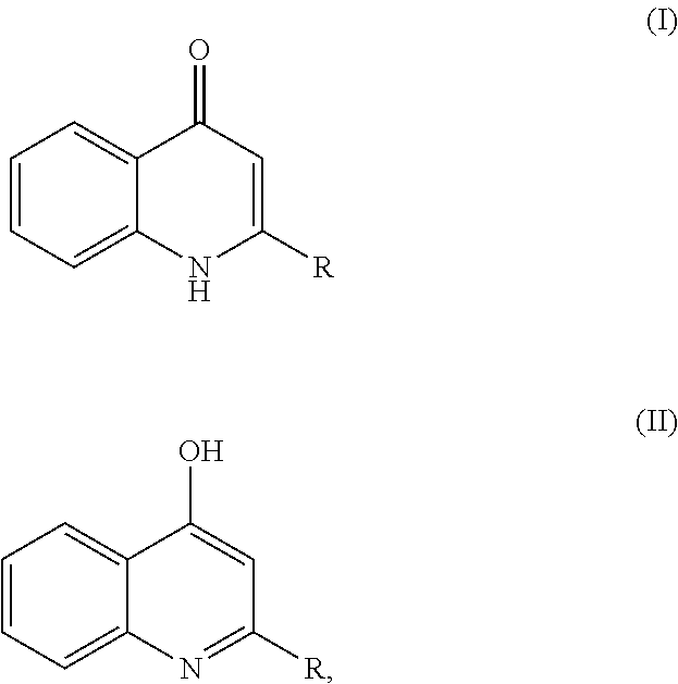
C12=CC=CC=C1NC([R])=CC2=O.C12=CC=CC=C1N=C([R])C=C2O
